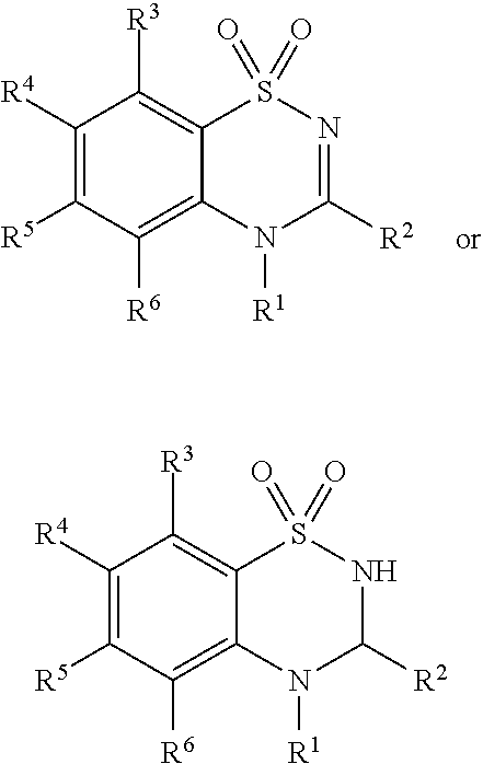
C1([R4])=C([R5])C([R6])=C2C(=C1[R3])S(=O)(=O)N=C([R2])N2[R1].C1([R4])=C([R5])C([R6])=C2C(=C1[R3])S(=O)(=O)NC([R2])N2[R1]
